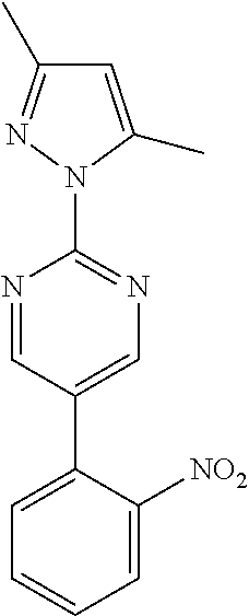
N1(C2=NC=C(C3=CC=CC=C3[NO2])C=N2)C(C)=CC(C)=N1
